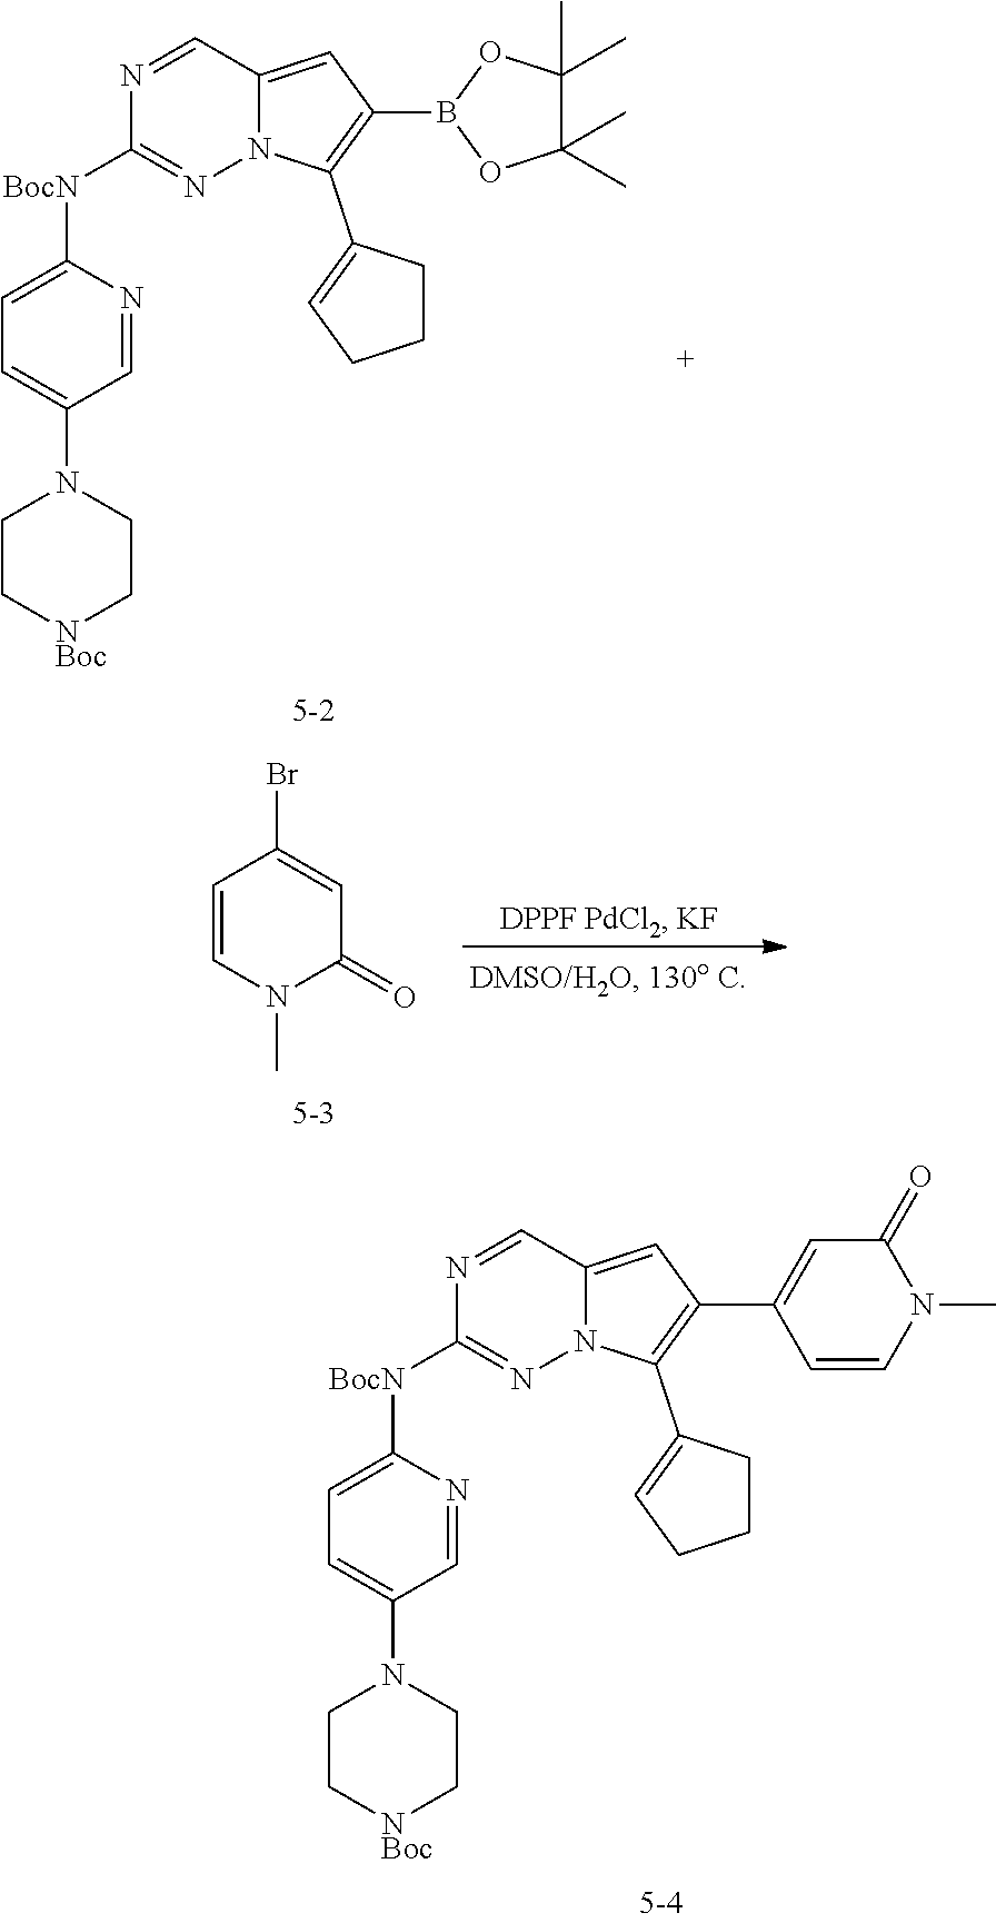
C1=NC([BocN]C2=NN3C(=CC(C4=CC(=O)N(C)C=C4)=C3C3=CCCC3)C=N2)=CC=C1N1CC[NBoc]CC1.C1=NC([BocN]C2=NN3C(=CC(B4OC(C)(C)C(C)(C)O4)=C3C3=CCCC3)C=N2)=CC=C1N1CC[NBoc]CC1.C1=CN(C)C(=O)C=C1Br
